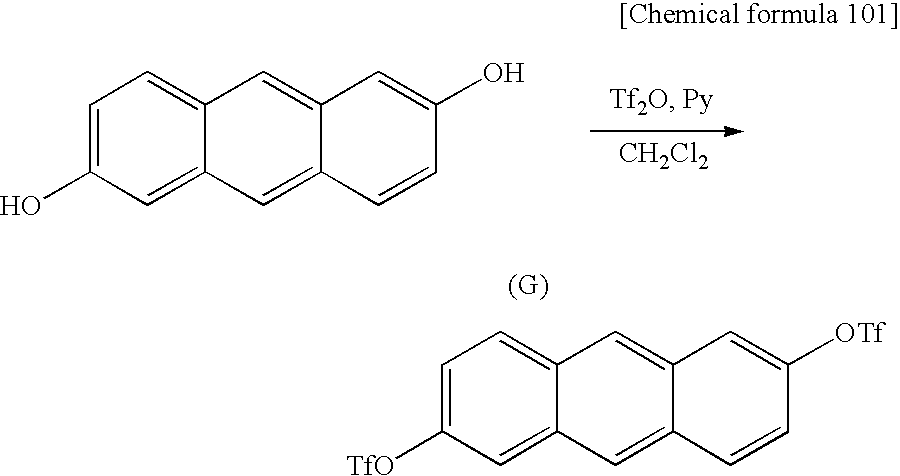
[CH2Cl2].C1=C(O)C=C2C(=C1)C=C1C(=C2)C=CC(O)=C1.C1=C([TfO])C=C2C(=C1)C=C1C(=C2)C=CC([OTf])=C1
